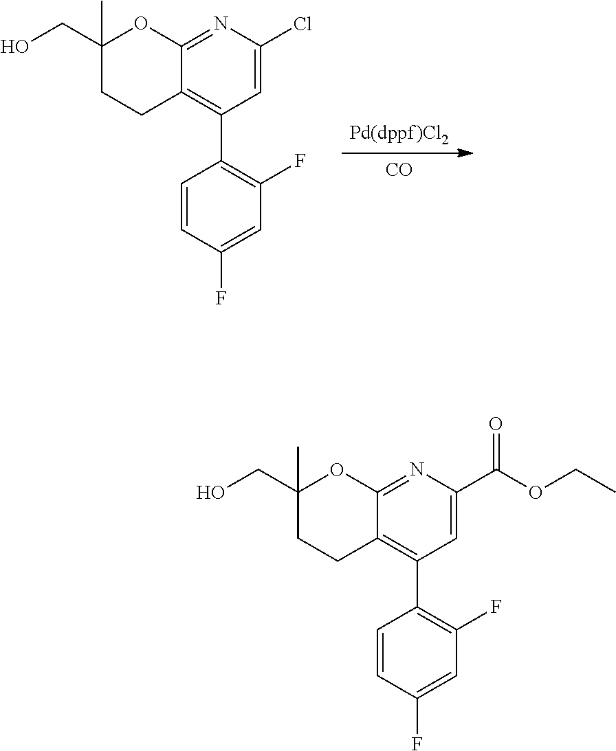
[Pd(dppf)Cl2].[CO].C1(Cl)=CC(C2=C(F)C=C(F)C=C2)=C2C(=N1)OC(CO)(C)CC2.C1(C(OCC)=O)=CC(C2=C(F)C=C(F)C=C2)=C2C(=N1)OC(CO)(C)CC2
